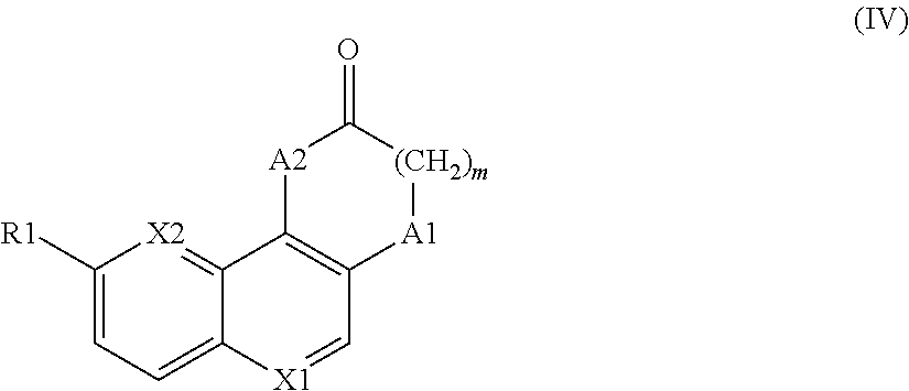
C1([R1])=CC=C2C(=[X2]1)C1=C(C=[X1]2)[A1][(CH2)m]C(=O)[A2]1
